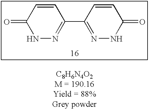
C1(=O)NN=C(C2=NNC(=O)C=C2)C=C1
